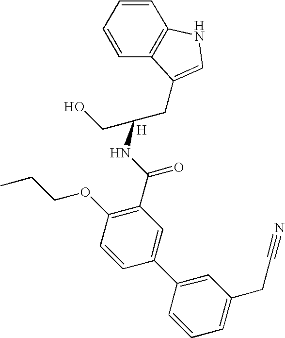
CCCOC1=C(C(NC(CC2=CNC3=C2C=CC=C3)CO)=O)C=C(C2=CC(CC#N)=CC=C2)C=C1.[H]
